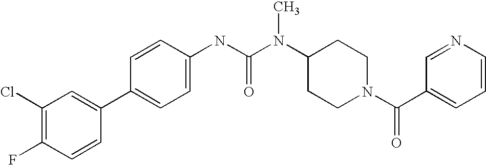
C1(Cl)=C(F)C=CC(C2=CC=C(NC(N(C3CCN(C(C4=CC=CN=C4)=O)CC3)C)=O)C=C2)=C1
